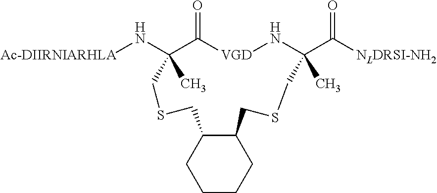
[Ac-DIIRNIARHLA]NC1(C)C(=O)[VGD]NC(C([NLDRSI-NH2])=O)(C)CSCC2CCCCC2CSC1
